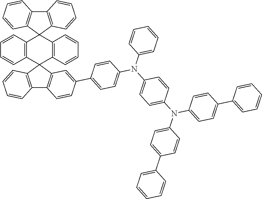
C12=C(C=CC=C1)C1(C3=C2C=CC=C3)C2=C(C=CC=C2)C2(C3=C(C4=C2C=C(C2=CC=C(N(C5=CC=C(N(C6=CC=C(C7=CC=CC=C7)C=C6)C6=CC=C(C7=CC=CC=C7)C=C6)C=C5)C5=CC=CC=C5)C=C2)C=C4)C=CC=C3)C2=C1C=CC=C2
